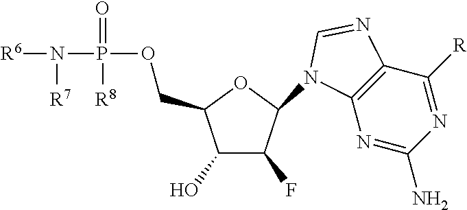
C1(O)C(F)C(N2C3=C(C([R])=NC(N)=N3)N=C2)OC1COP([R8])(=O)N([R6])[R7]
